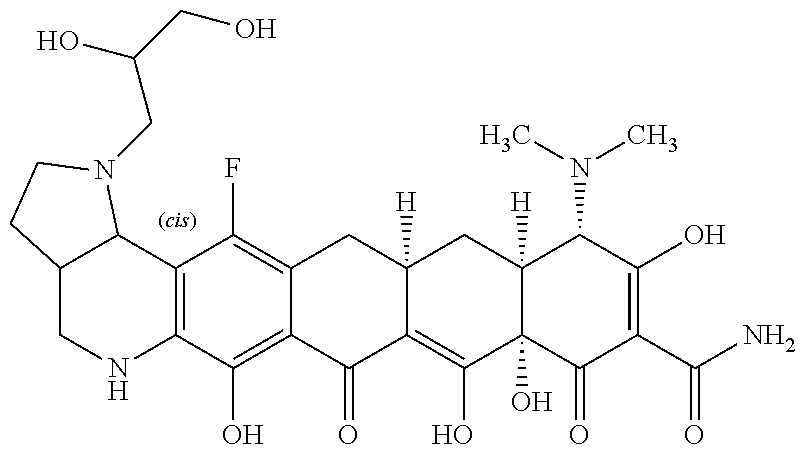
C12=C(C(O)=C3C(=C1F)CC1([H])C(=C(O)C4(O)C([H])(C1)C(N(C)C)C(O)=C(C(N)=O)C4=O)C3=O)NCC1C2N(CC(O)CO)CC1
